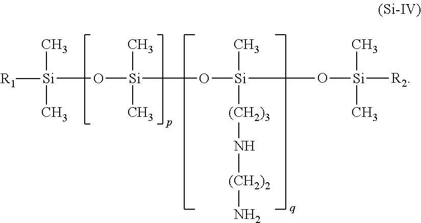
C[Si](C)([R1])O[Si](C)(C)O[Si](C)([(CH2)3]N[(CH2)2]N)O[Si](C)(C)[R2]
